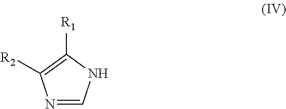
N1=CNC([R1])=C1[R2]
